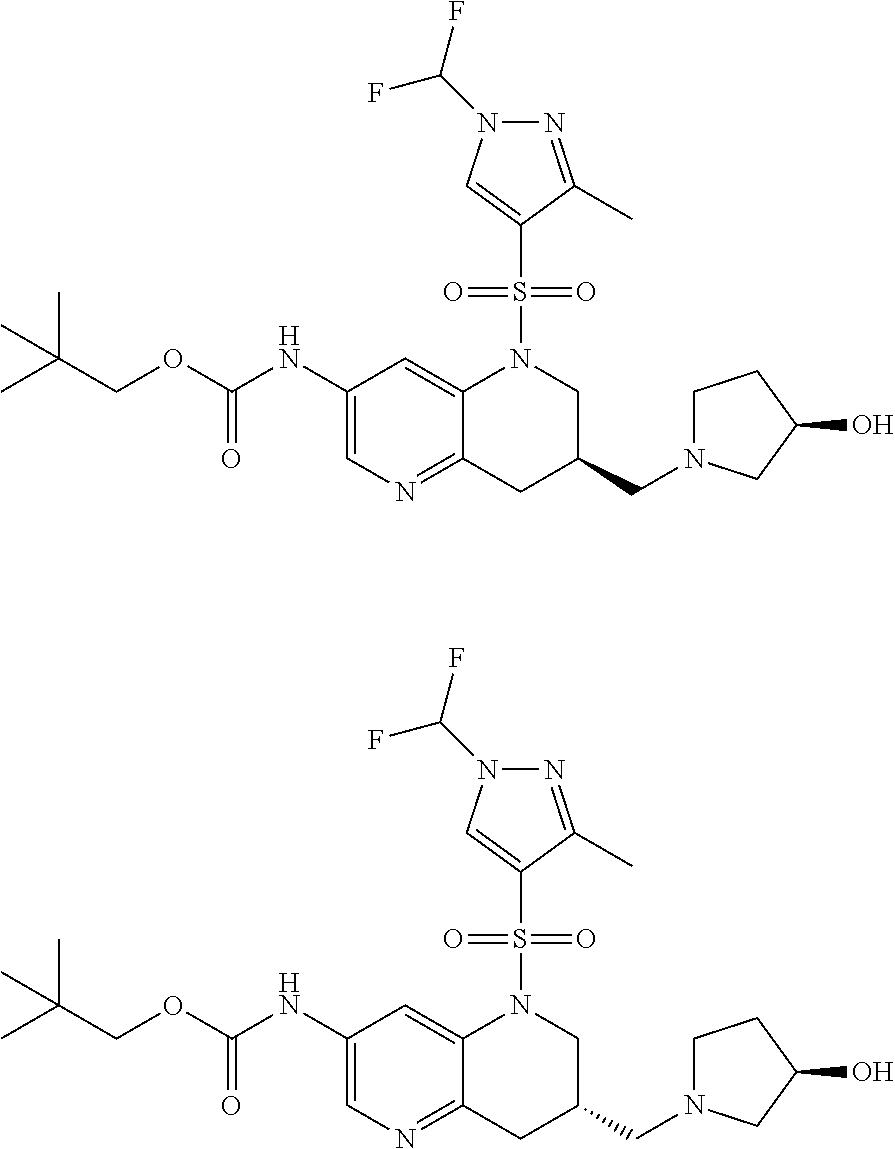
C1(NC(OCC(C)(C)C)=O)=CN=C2C(=C1)N(S(C1=CN(C(F)F)N=C1C)(=O)=O)CC(CN1CCC(O)C1)C2.C1(NC(OCC(C)(C)C)=O)=CN=C2C(=C1)N(S(C1=CN(C(F)F)N=C1C)(=O)=O)CC(CN1CCC(O)C1)C2
